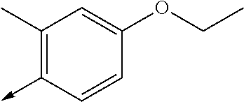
C1(C)=C(->C)C=CC(OCC)=C1
